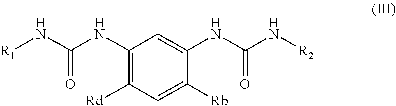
[R1]NC(NC1=C([Rd])C=C([Rb])C(NC(N[R2])=O)=C1)=O
